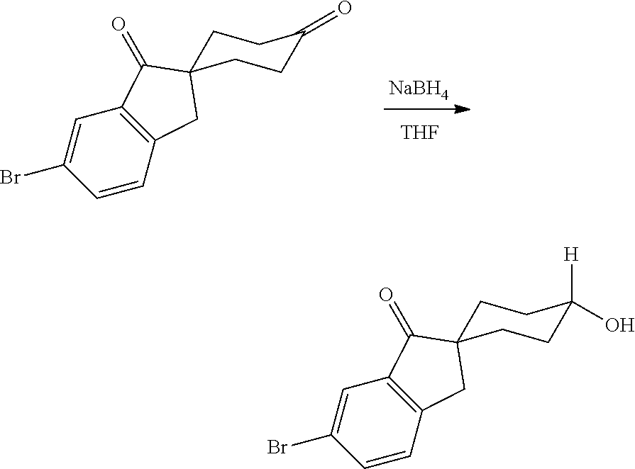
[NaBH4].[THF].C1=C(Br)C=CC2=C1C(=O)C1(C2)CCC(=O)CC1.C1=C(Br)C=CC2=C1C(=O)C1(C2)CCC([H])(O)CC1
